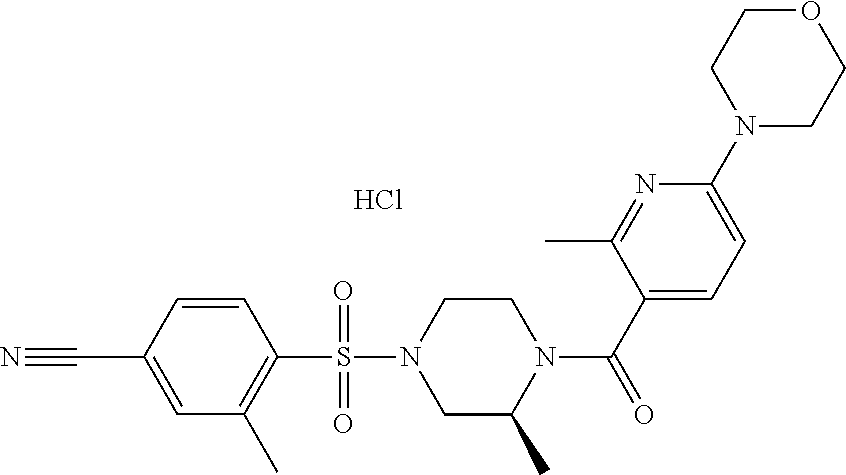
C1=CC(C#N)=CC(C)=C1S(N1CC(C)N(C(C2=CC=C(N3CCOCC3)N=C2C)=O)CC1)(=O)=O.Cl
